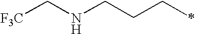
[F3C]CNCCCC
